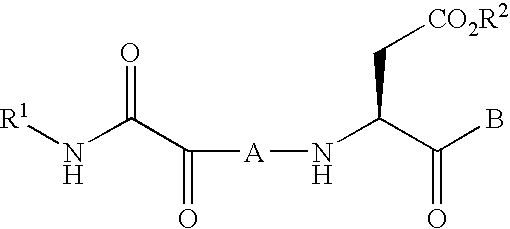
[R1]NC(C(=O)[A]NC(C(B)=O)C[CO2R2])=O
